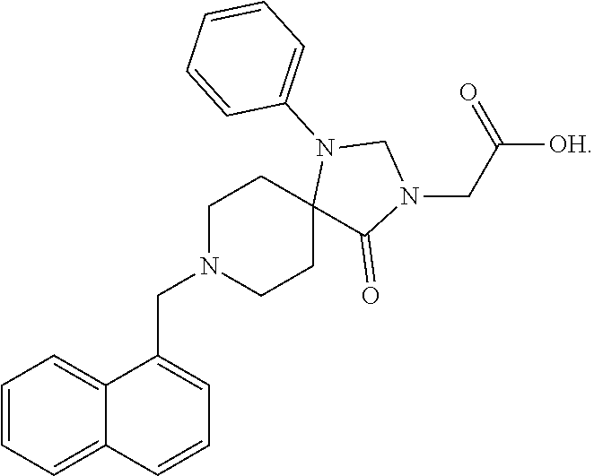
C12=CC=CC=C1C=CC=C2CN1CCC2(CC1)C(=O)N(CC([OH])=O)CN2C1=CC=CC=C1
